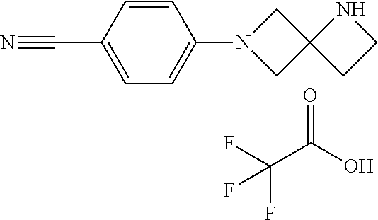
C(F)(F)(C(O)=O)F.C1(C#N)=CC=C(N2CC3(C2)CCN3)C=C1
